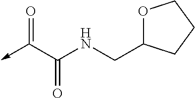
C1(CNC(C(->C)=O)=O)OCCC1
